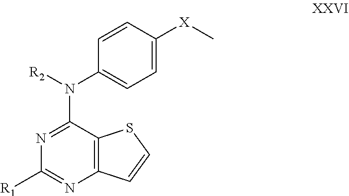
C1=CC(N([R2])C2=NC([R1])=NC3=C2SC=C3)=CC=C1[X]C
